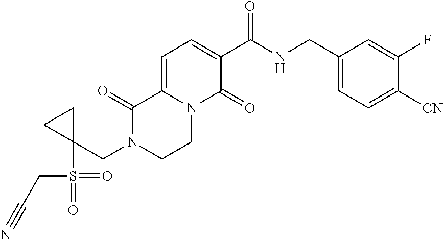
C1=C2N(C(=O)C(C(NCC3=CC=C([CN])C(F)=C3)=O)=C1)CCN(CC1(S(=O)(=O)CC#N)CC1)C2=O
